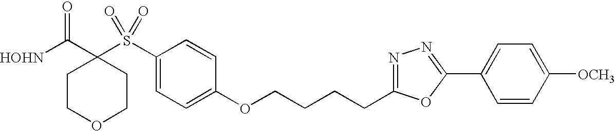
[HOHN]C(C1(S(C2=CC=C(OCCCCC3=NN=C(C4=CC=C([OCH3])C=C4)O3)C=C2)(=O)=O)CCOCC1)=O
